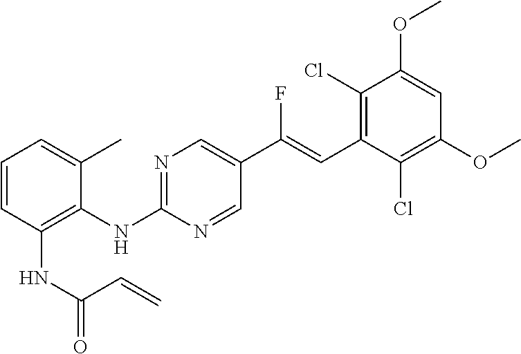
C1=CC(NC(=O)C=C)=C(NC2=NC=C(C(=CC3=C(Cl)C(OC)=CC(OC)=C3Cl)F)C=N2)C(C)=C1
